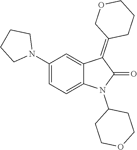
N1(C2=CC=C3C(=C2)C(=C2CCCOC2)C(=O)N3C2CCOCC2)CCCC1
